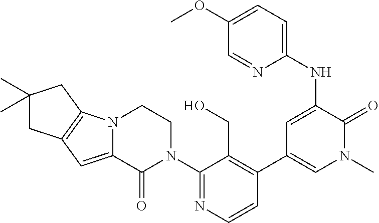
C1=CN=C(N2CCN3C(=CC4=C3CC(C)(C)C4)C2=O)C(CO)=C1C1=CN(C)C(=O)C(NC2=CC=C(OC)C=N2)=C1
